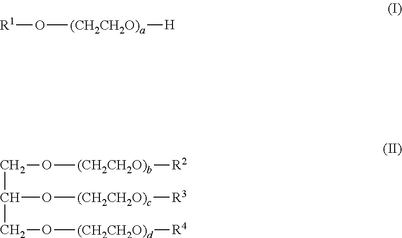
[R1]O[(CH2CH2O)a][H].C(C(CO[(CH2CH2O)d][R4])O[(CH2CH2O)c][R3])O[(CH2CH2O)b][R2]
